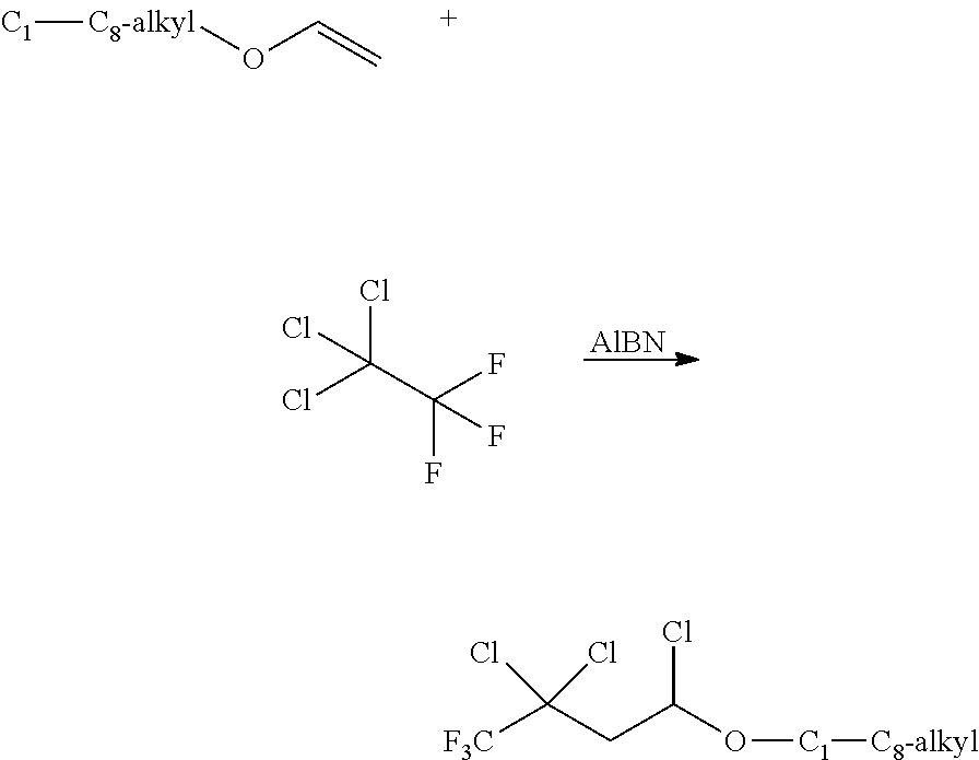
[C1][C8-alkyl]OC=C.ClC(C(F)(F)F)(Cl)Cl.[AlBN].[F3C]C(CC(O[C1][C8-alkyl])Cl)(Cl)Cl
